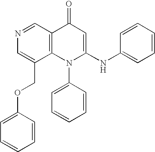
N1=CC2=C(C(COC3=CC=CC=C3)=C1)N(C1=CC=CC=C1)C(NC1=CC=CC=C1)=CC2=O
